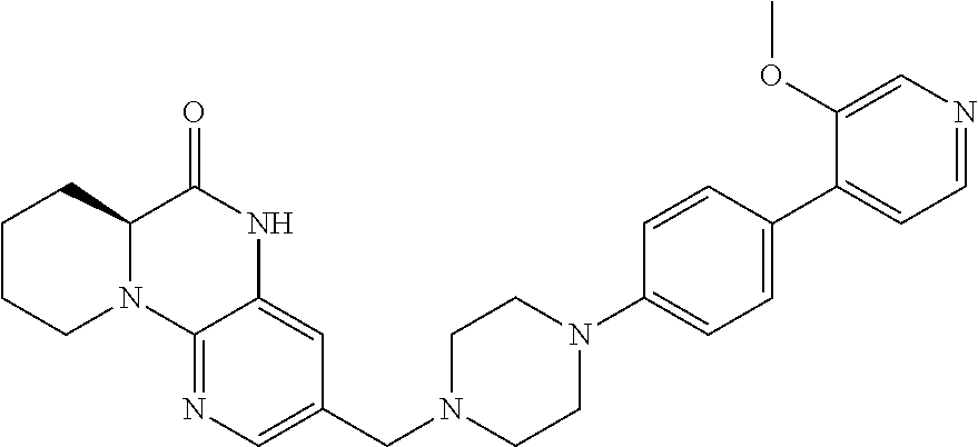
C1CCN2C(C1)C(=O)NC1=CC(CN3CCN(C4=CC=C(C5=CC=NC=C5OC)C=C4)CC3)=CN=C21
